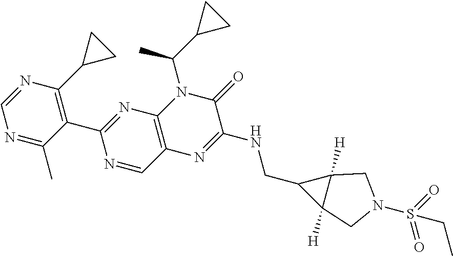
C1=NC(C2CC2)=C(C2=NC3=C(C=N2)N=C(NCC2C4([H])C2([H])CN(S(=O)(=O)CC)C4)C(=O)N3C(C2CC2)C)C(C)=N1
